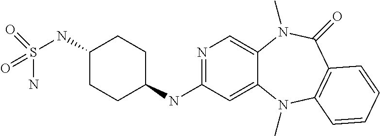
N1=C(NC2CCC(NS(N)(=O)=O)CC2)C=C2C(=C1)N(C)C(=O)C1=C(N2C)C=CC=C1
